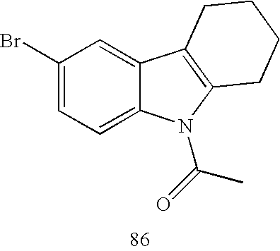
C1(Br)=CC=C2C(=C1)C1=C(N2C(C)=O)CCCC1
